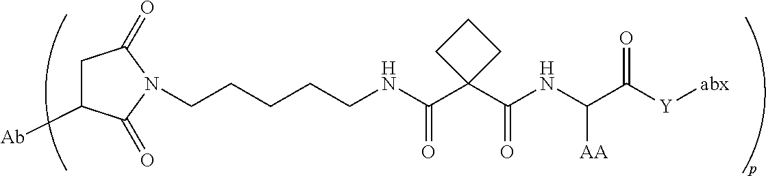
C(NC(C1(C(NC(C([Y][abx])=O)[AA])=O)CCC1)=O)CCCCN1C(=O)C([Ab])CC1=O
